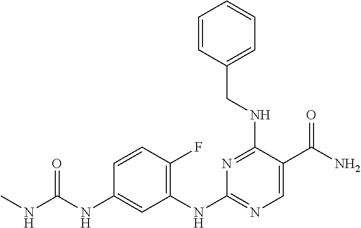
C1=CC(F)=C(NC2=NC=C(C(N)=O)C(NCC3=CC=CC=C3)=N2)C=C1NC(NC)=O
